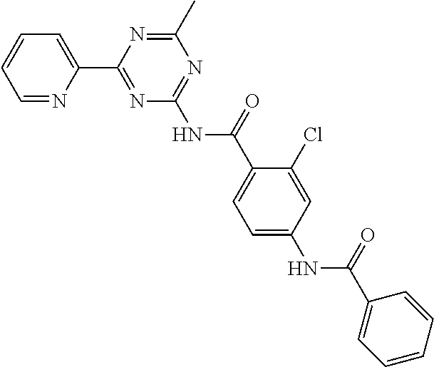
C1=NC(C2=NC(NC(C3=CC=C(NC(C4=CC=CC=C4)=O)C=C3Cl)=O)=NC(C)=N2)=CC=C1
